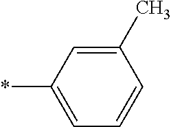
C1(C)=CC(*)=CC=C1
